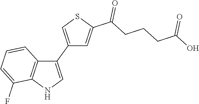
C1(C2=CNC3=C2C=CC=C3F)=CSC(C(CCCC(O)=O)=O)=C1
